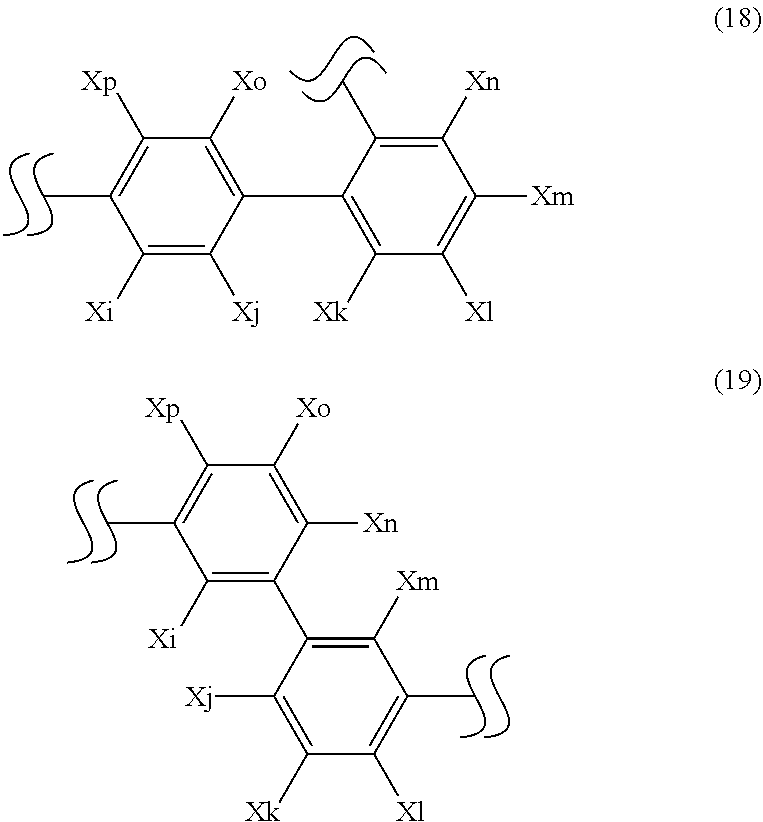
C1([Xi])=C([Xj])C(C2=C([Xk])C([Xl])=C([Xm])C([Xn])=C2C)=C([Xo])C([Xp])=C1C.C1([Xi])=C(C2=C([Xm])C(C)=C([Xl])C([Xk])=C2[Xj])C([Xn])=C([Xo])C([Xp])=C1C
